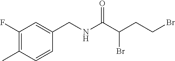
C1(F)=C(C)C=CC(CNC(=O)C(Br)CCBr)=C1
